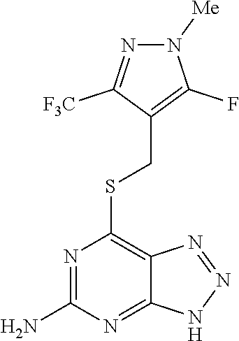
S(C1=C2C(=NC(N)=N1)NN=N2)CC1=C(F)N([Me])N=C1[F3C]
